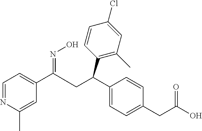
C1=NC(C)=CC(C(CC(C2=CC=C(CC(O)=O)C=C2)C2=C(C)C=C(Cl)C=C2)=NO)=C1
